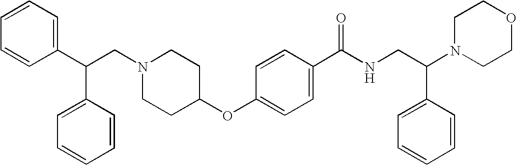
N1(CC(C2=CC=CC=C2)C2=CC=CC=C2)CCC(OC2=CC=C(C(NCC(N3CCOCC3)C3=CC=CC=C3)=O)C=C2)CC1
